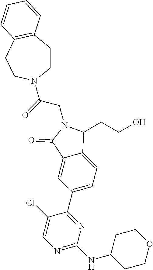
N1=C(NC2CCOCC2)N=C(C2=CC=C3C(=C2)C(=O)N(CC(=O)N2CCC4=C(CC2)C=CC=C4)C3CCO)C(Cl)=C1
